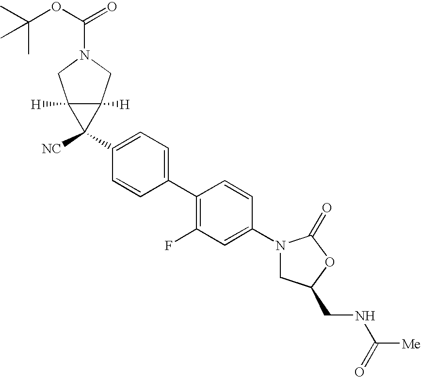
C1(N2CC(CNC([Me])=O)OC2=O)=CC(F)=C(C2=CC=C(C3([NC])C4([H])C3([H])CN(C(OC(C)(C)C)=O)C4)C=C2)C=C1
